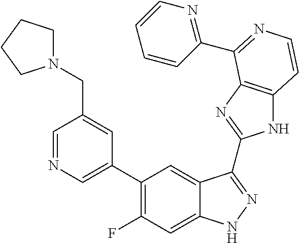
C1=C(C2=C(F)C=C3C(=C2)C(C2=NC4=C(N2)C=CN=C4C2=NC=CC=C2)=NN3)C=C(CN2CCCC2)C=N1
